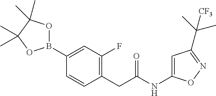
C1=C(NC(CC2=C(F)C=C(B3OC(C)(C)C(C)(C)O3)C=C2)=O)ON=C1C(C)(C)[CF3]
